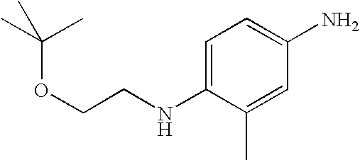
C1=C(NCCOC(C)(C)C)C(C)=CC(N)=C1
